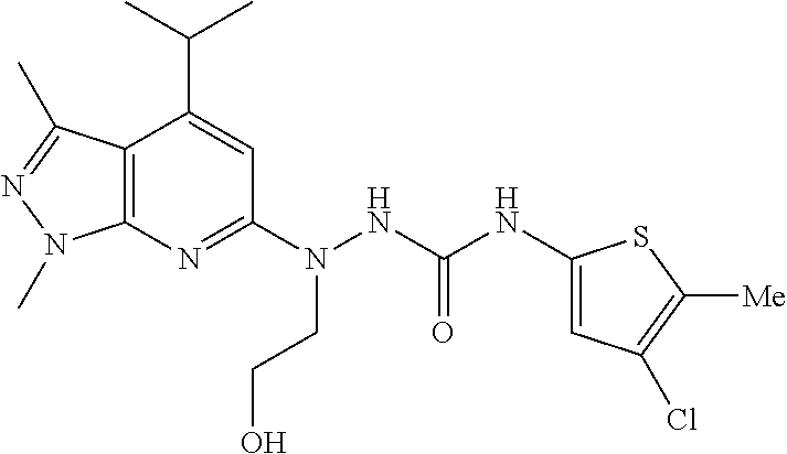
C12=C(N=C(N(NC(NC3=CC(Cl)=C([Me])S3)=O)CCO)C=C1C(C)C)N(C)N=C2C
